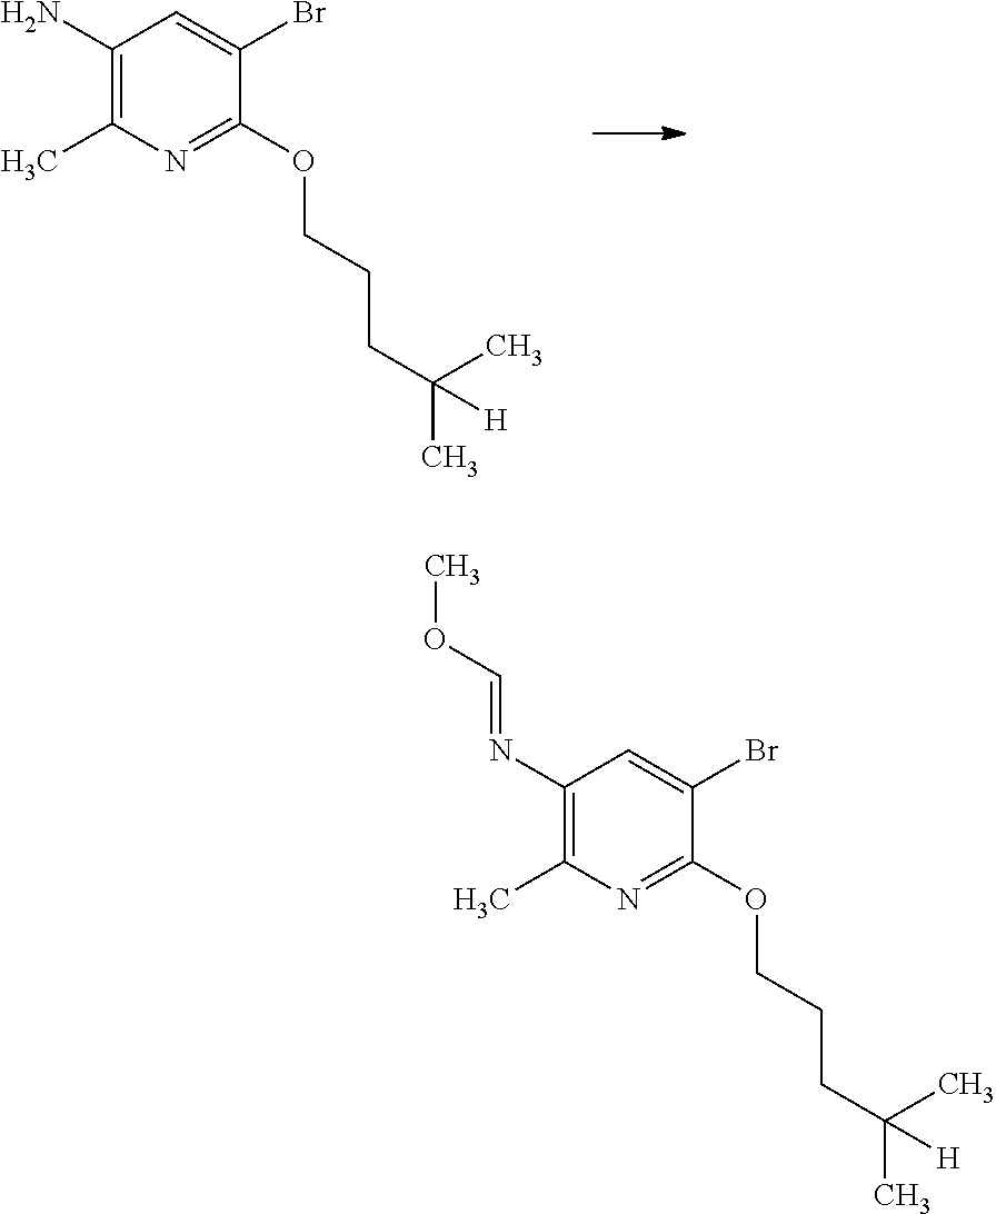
C1(N)=C(C)N=C(OCCCC(C)(C)[H])C(Br)=C1.C1(N=COC)=C(C)N=C(OCCCC(C)(C)[H])C(Br)=C1
